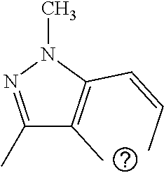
C1(C)=NN(C)C(C=CC)=C1C
